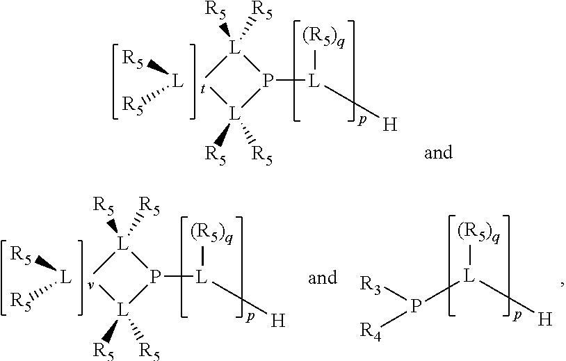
P1([L]([(R5)q])[H])[L]([R5])([R5])[t][L]1([R5])[R5].[L]([R5])[R5].P1([L]([(R5)q])[H])[L]([R5])([R5])[v][L]1([R5])[R5].[L]([R5])[R5].[L]([(R5)q])([H])P([R3])[R4]
